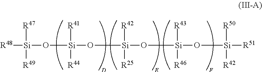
[R48][Si](O[Si](O[Si](O[Si](O[Si]([R51])([R50])[R42])([R43])[R46])([R25])[R42])([R41])[R44])([R47])[R49]
